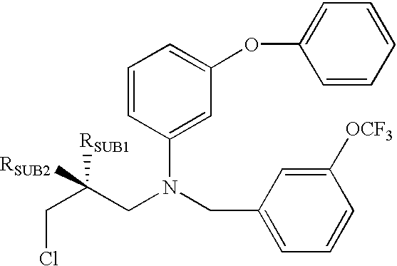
ClCC(CN(CC1=CC=CC([OCF3])=C1)C1=CC(OC2=CC=CC=C2)=CC=C1)([RSUB1])[RSUB2]
